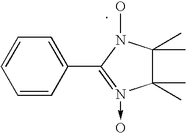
C1=CC(C2=N(->O)C(C)(C)C(C)(C)N2O)=CC=C1
